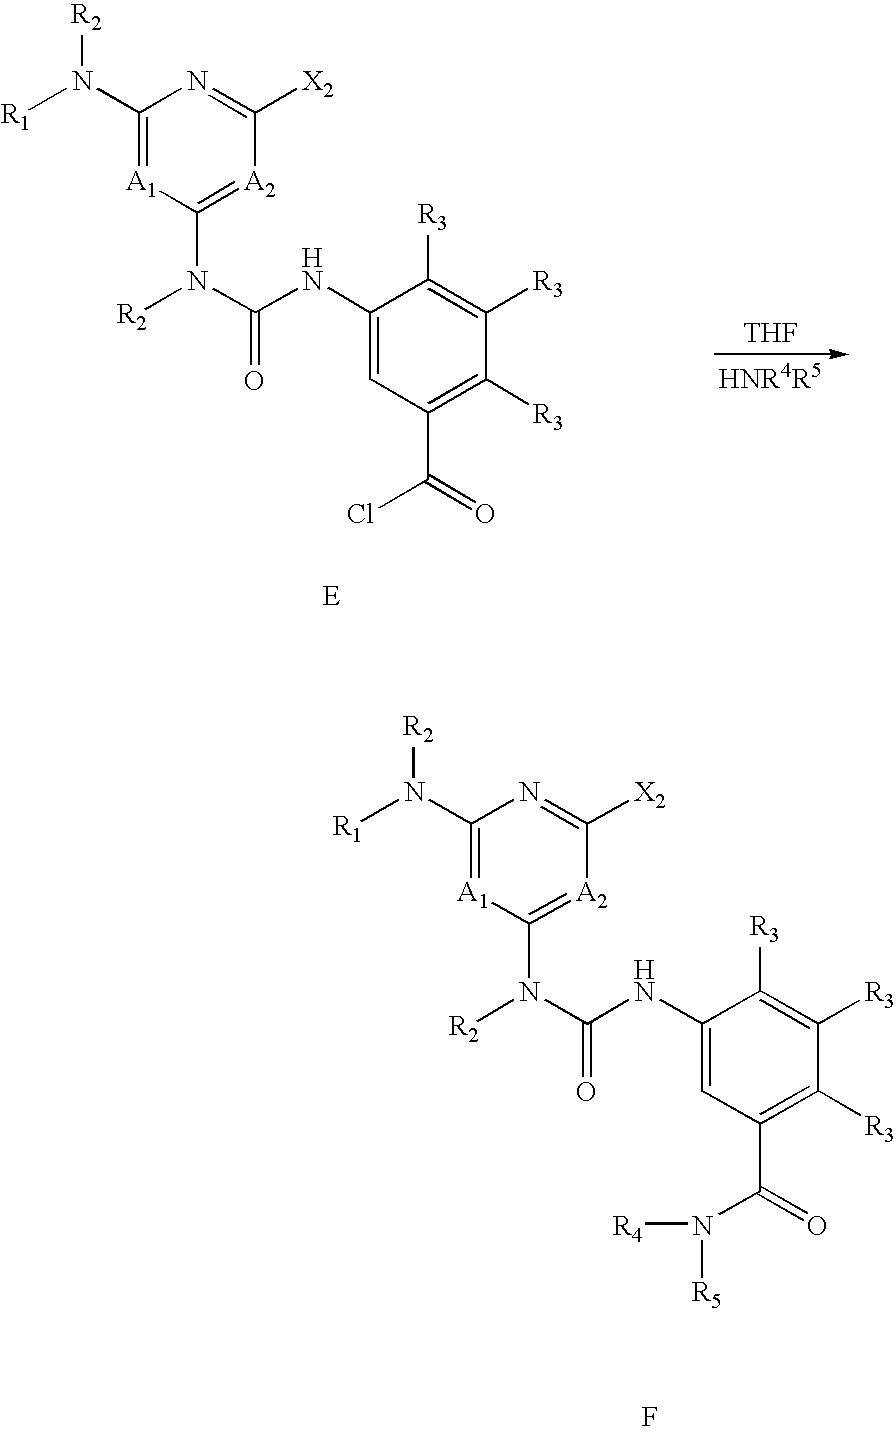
N1=C([X2])[A2]=C(N(C(NC2=CC(C(Cl)=O)=C([R3])C([R3])=C2[R3])=O)[R2])[A1]=C1N([R1])[R2].[THF].N1=C([X2])[A2]=C(N(C(NC2=CC(C(N([R5])[R4])=O)=C([R3])C([R3])=C2[R3])=O)[R2])[A1]=C1N([R1])[R2].F
